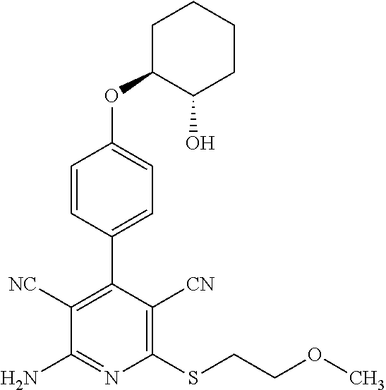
C1(SCCOC)=C([CN])C(C2=CC=C(OC3C(O)CCCC3)C=C2)=C([NC])C(N)=N1
